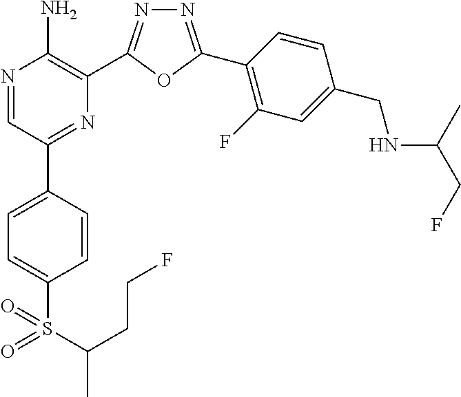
N1=C(C2=C(F)C=C(CNC(C)CF)C=C2)OC(C2=C(N)N=CC(C3=CC=C(S(=O)(=O)C(C)CCF)C=C3)=N2)=N1
